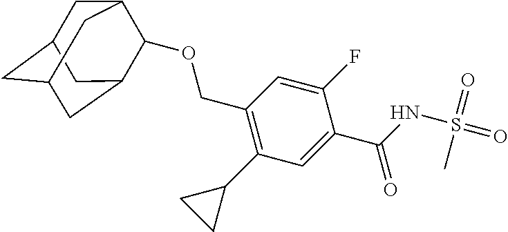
C(C1=C(C2CC2)C=C(C(=O)NS(C)(=O)=O)C(F)=C1)OC1C2CC3CC(CC1C3)C2
